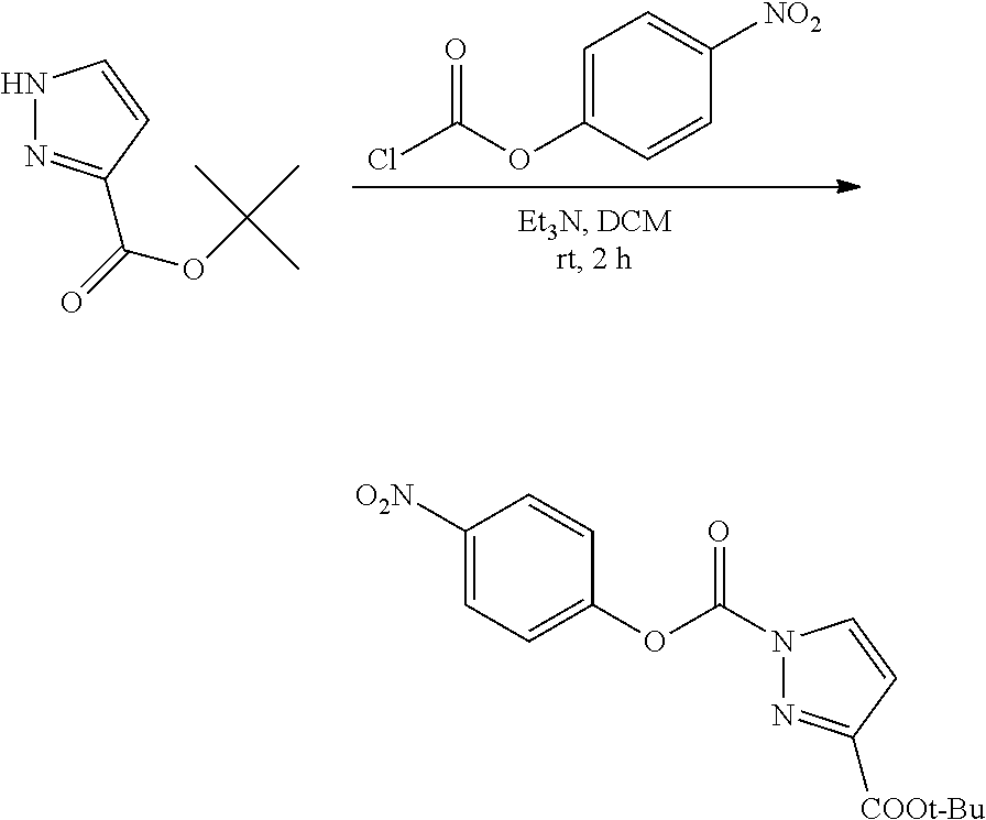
ClC(OC1=CC=C([NO2])C=C1)=O.N1N=C(C(=O)OC(C)(C)C)C=C1.N1(C(OC2=CC=C([O2N])C=C2)=O)N=C([COOt-Bu])C=C1
